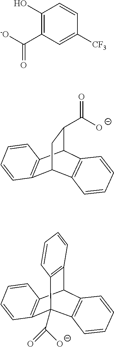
C1(O)=C(C([-O])=O)C=C([CF3])C=C1.C12=C(C3C(C([O-])=O)CC1C1=C3C=CC=C1)C=CC=C2.C12=C(C3(C(=O)[O-])C4=C(C1C1=C3C=CC=C1)C=CC=C4)C=CC=C2
